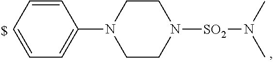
C1=CC=CC(N2CCN([SO2]N(C)C)CC2)=C1
